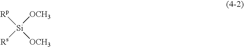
[Si]([Rs])([OCH3])([OCH3])[Rp]
